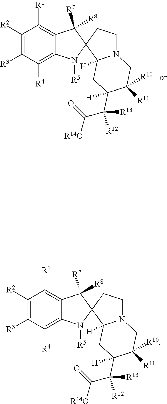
C1([R2])=C([R3])C([R4])=C2C(=C1[R1])C([R7])([R8])C1(N2[R5])C2([H])N(CC1)CC([R10])([R11])C(C([R13])([R12])C([R14O])=O)([H])C2.C1([R2])=C([R3])C([R4])=C2C(=C1[R1])C([R7])([R8])C1(N2[R5])C2([H])N(CC1)CC([R10])([R11])C(C([R13])([R12])C([R14O])=O)([H])C2
